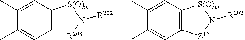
C1=C(C)C(C)=CC=C1[S(O)m]N([R203])[R202].C1=C(C)C(C)=CC2=C1[S(O)m]N([R202])[Z15]2
